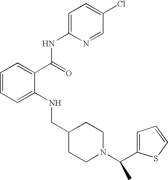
C1=CC=C(NCC2CCN(C(C3=CC=CS3)C)CC2)C(C(NC2=CC=C(Cl)C=N2)=O)=C1
